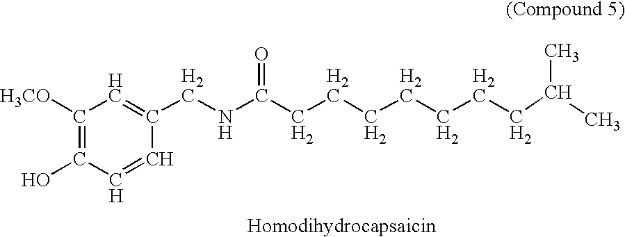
C1([H3CO])=C(O)C=CC(CNC(CCCCCCCC(C)C)=O)=C1
